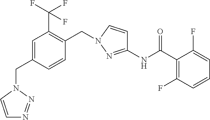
C1(C(NC2=NN(CC3=C(C(F)(F)F)C=C(CN4C=CN=N4)C=C3)C=C2)=O)=C(F)C=CC=C1F
